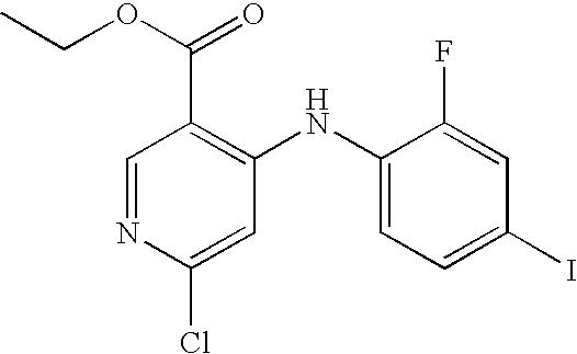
C1=NC(Cl)=CC(NC2=CC=C(I)C=C2F)=C1C(OCC)=O
